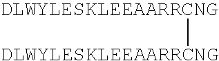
[DLWYLESKLEEAARRCNG][DLWYLESKLEEAARRCNG]
